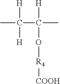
[H]C(C)([H])C([H])(O[R4][COOH])C
